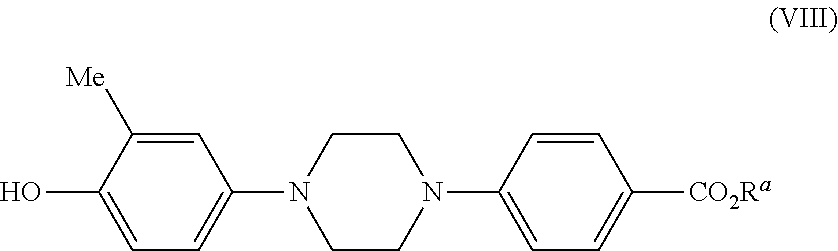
C1=C([Me])C(O)=CC=C1N1CCN(C2=CC=C([CO2Ra])C=C2)CC1
